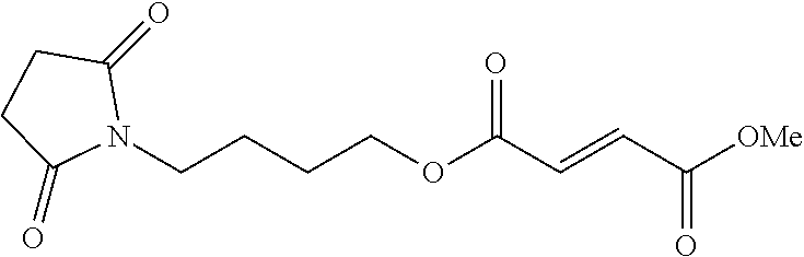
C(OC(C=CC([OMe])=O)=O)CCCN1C(=O)CCC1=O
